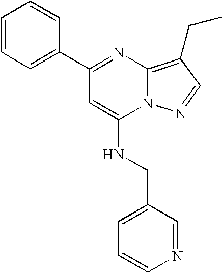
C1(C2=NC3=C(CC)C=NN3C(NCC3=CC=CN=C3)=C2)=CC=CC=C1
